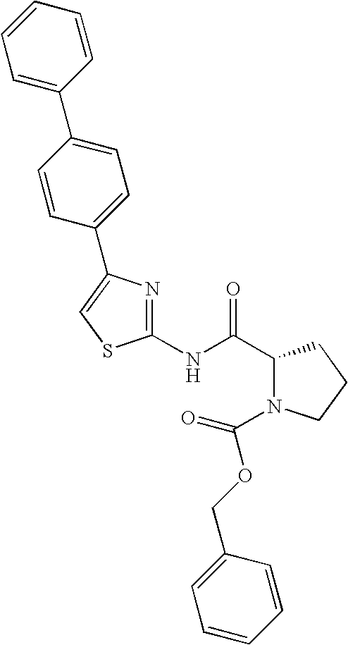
C1(NC(C2N(C(OCC3=CC=CC=C3)=O)CCC2)=O)=NC(C2=CC=C(C3=CC=CC=C3)C=C2)=CS1
